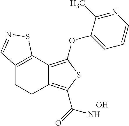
C12=C(OC3=CC=CN=C3C)SC(C(=O)N)=C1CCC1=C2SN=C1.O
